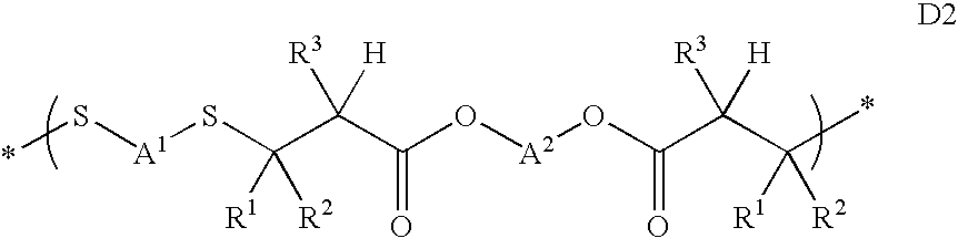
*S[A1]SC(C(C(O[A2]OC(C(C([R2])([R1])*)([H])[R3])=O)=O)([H])[R3])([R2])[R1]
